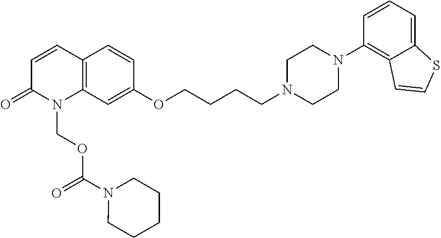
C12=C(C=CC(=O)N1COC(N1CCCCC1)=O)C=CC(OCCCCN1CCN(C3=C4C(=CC=C3)SC=C4)CC1)=C2
